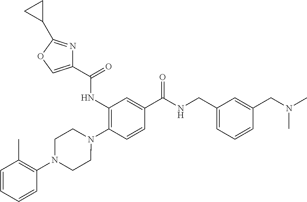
C1(NC(=O)C2=COC(C3CC3)=N2)=C(N2CCN(C3=C(C)C=CC=C3)CC2)C=CC(C(NCC2=CC=CC(CN(C)C)=C2)=O)=C1
